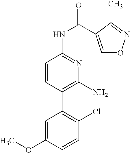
C1=C(OC)C=CC(Cl)=C1C1=C(N)N=C(NC(=O)C2=CON=C2C)C=C1
